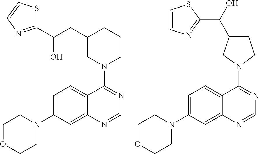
C(C1CN(C2=NC=NC3=CC(N4CCOCC4)=CC=C23)CCC1)C(O)C1=NC=CS1.N1(C2=NC=NC3=CC(N4CCOCC4)=CC=C23)CCC(C(O)C2=NC=CS2)C1
